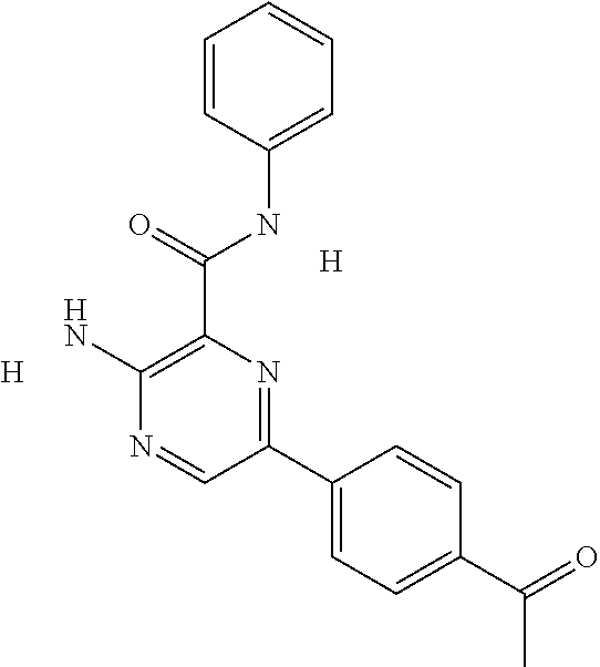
C1=CC(NC(C2=C(N)N=CC(C3=CC=C(C(C)=O)C=C3)=N2)=O)=CC=C1.[H].[H]
